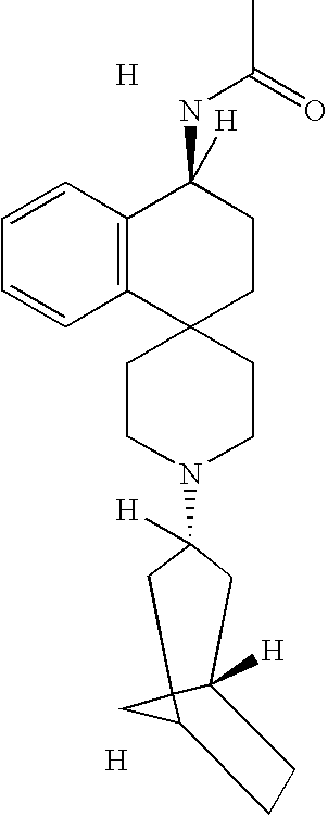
C1CN(C2([H])CC3([H])C4(CC4CC3)C2)CCC12CCC(NC(C)=O)([H])C1=C2C=CC=C1.[H].[H]
